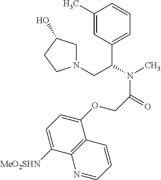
C1(C)=CC(C(N(C)C(=O)COC2=CC=C([MeO2SHN])C3=C2C=CC=N3)CN2CC(O)CC2)=CC=C1
